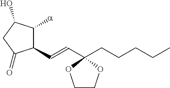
C1(C=CC2(CCCCC)OCCO2)C([a])C(O)CC1=O
